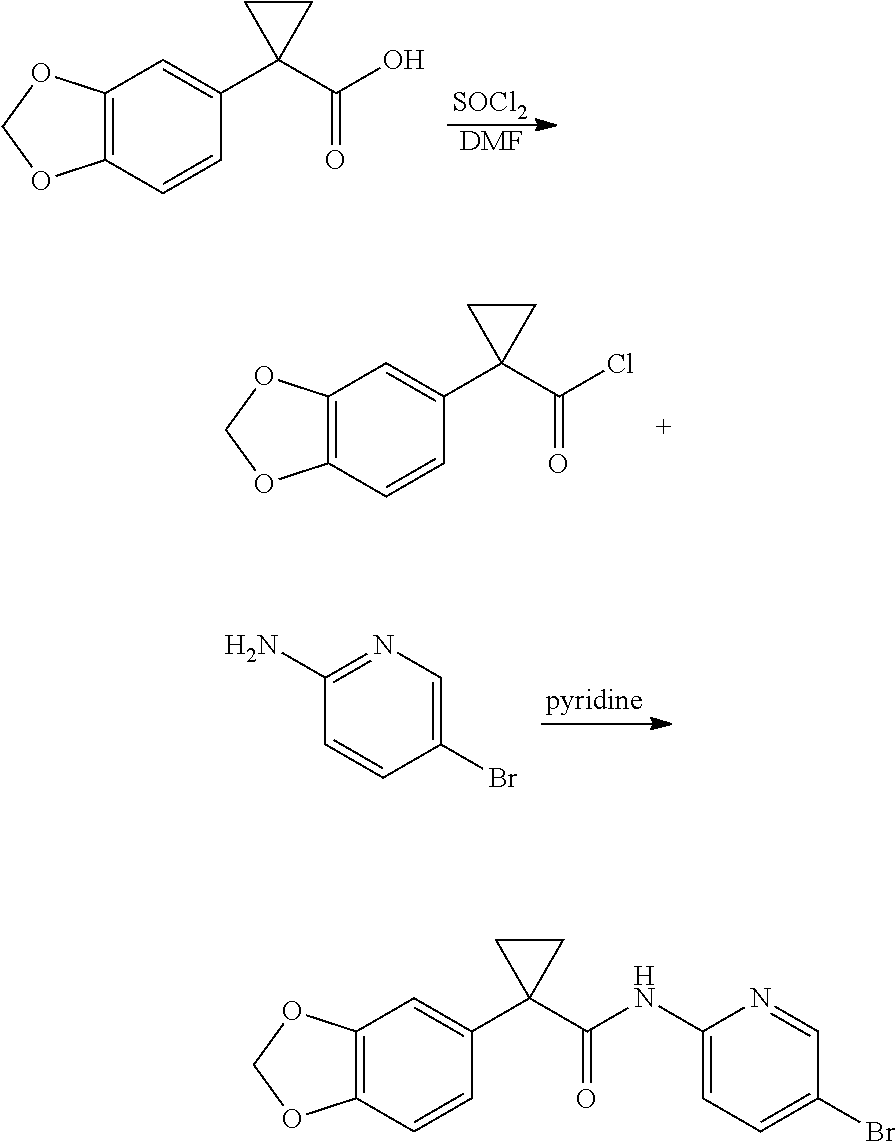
C12=C(C=CC(C3(C(O)=O)CC3)=C1)OCO2.[SOCl2].[DMF].C12=C(C=CC(C3(C(Cl)=O)CC3)=C1)OCO2.C1(N)=NC=C(Br)C=C1.C12=C(C=CC(C3(C(NC4=CC=C(Br)C=N4)=O)CC3)=C1)OCO2
